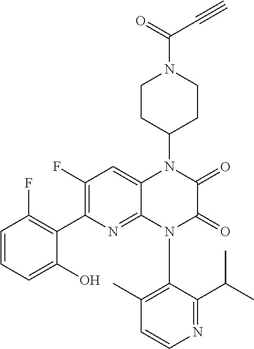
C1(N2C3=NC(C4=C(F)C=CC=C4O)=C(F)C=C3N(C3CCN(C(=O)C#C)CC3)C(=O)C2=O)=C(C)C=CN=C1C(C)C
